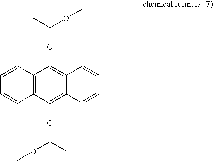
C1=CC2=C(C=C1)C(OC(OC)C)=C1C(=C2OC(C)OC)C=CC=C1
